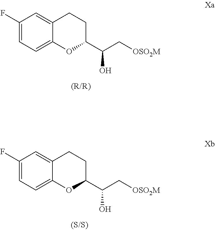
C1(F)=CC=C2C(=C1)CCC(C(C[OSO2M])O)O2.C1(F)=CC=C2C(=C1)CCC(C(C[OSO2M])O)O2
